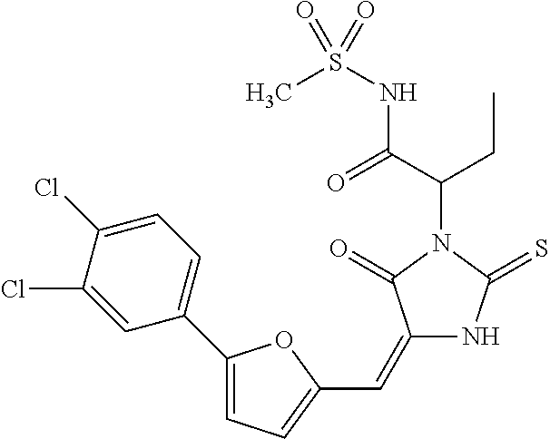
CCC(C(=O)NS(=O)(C)=O)N1C(=O)C(=CC2=CC=C(C3=CC=C(Cl)C(Cl)=C3)O2)NC1=S
